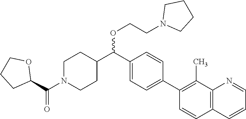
C1N(C(C2OCCC2)=O)CCC(C(C2=CC=C(C3=C(C)C4=C(C=C3)C=CC=N4)C=C2)OCCN2CCCC2)C1
